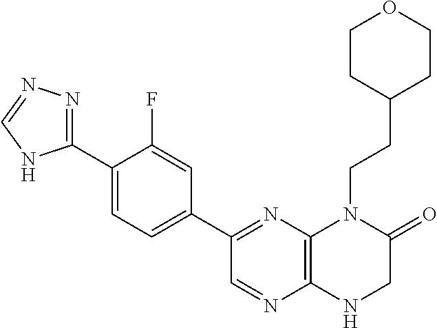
C12=C(N=C(C3=CC=C(C4=NN=CN4)C(F)=C3)C=N1)N(CCC1CCOCC1)C(=O)CN2
